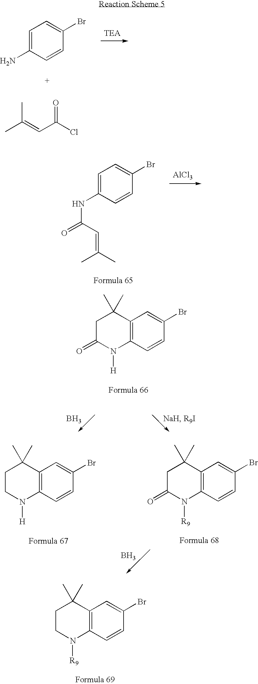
C1=C(N)C=CC(Br)=C1.CC(=CC(Cl)=O)C.C1=C(NC(C=C(C)C)=O)C=CC(Br)=C1.[AlCl3].B.C12=C(C=CC(Br)=C1)N([H])C(=O)CC2(C)C.C12=C(C=CC(Br)=C1)N([H])CCC2(C)C.C12=C(C=CC(Br)=C1)N([R9])C(=O)CC2(C)C.B.C12=C(C=CC(Br)=C1)N([R9])CCC2(C)C
